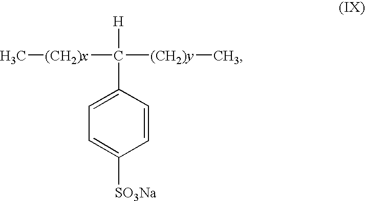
C1(C([(CH2)y]C)([(CH2)x]C)[H])=CC=C([SO3Na])C=C1
